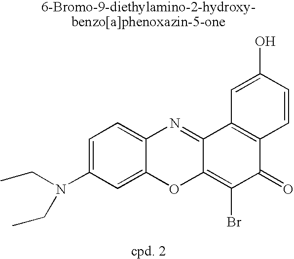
N(C1=CC=C2C(=C1)OC1=C(Br)C(=O)C3=C(C1=N2)C=C(O)C=C3)(CC)CC
